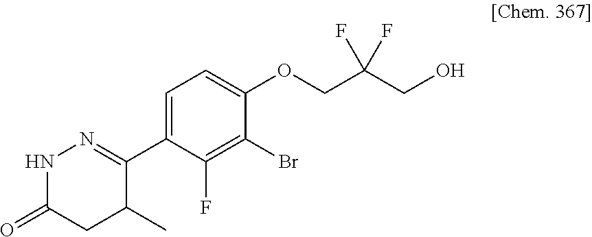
N1C(=O)CC(C)C(C2=CC=C(OCC(CO)(F)F)C(Br)=C2F)=N1
